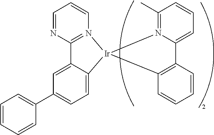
C1=CC=CC(C2=CC=C3C(=C2)C2=N(C=CC=N2)[Ir]32N3=C(C)C=CC=C3C3=C2C=CC=C3)=C1
